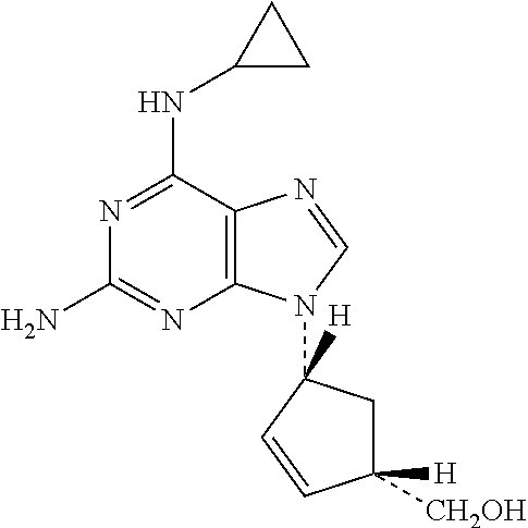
C1(NC2=NC(N)=NC3=C2N=CN3C2([H])CC([CH2OH])([H])C=C2)CC1
